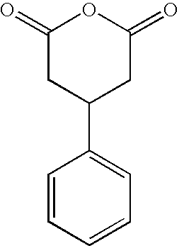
C1=CC=CC=C1C1CC(=O)OC(=O)C1
